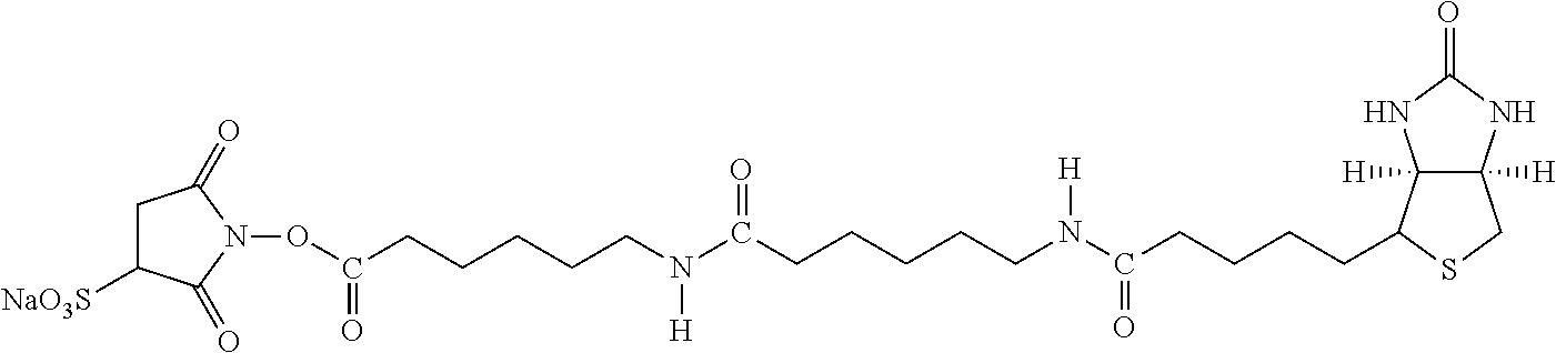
N(C(CCCCC1C2([H])C([H])(CS1)NC(=O)N2)=O)(CCCCCC(N(CCCCCC(ON1C(=O)CC([NaO3S])C1=O)=O)[H])=O)[H]
